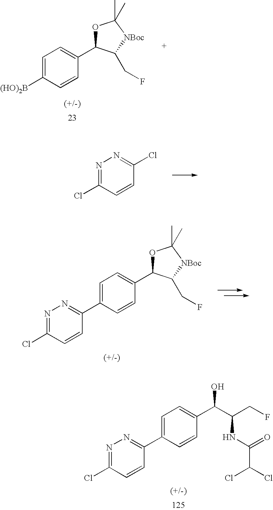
C1=C([(HO)2B])C=CC(C2OC(C)(C)[NBoc]C2CF)=C1.N1=C(Cl)C=CC(Cl)=N1.C1=C(C2=NN=C(Cl)C=C2)C=CC(C2OC(C)(C)[NBoc]C2CF)=C1.C1=C(C2=NN=C(Cl)C=C2)C=CC(C(O)C(CF)NC(=O)C(Cl)Cl)=C1
